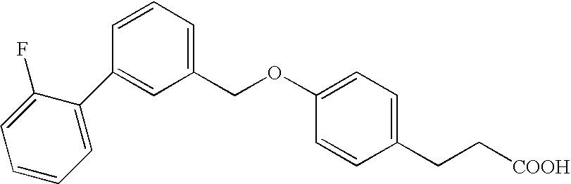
C1(C2=CC(COC3=CC=C(CC[COOH])C=C3)=CC=C2)=CC=CC=C1F
